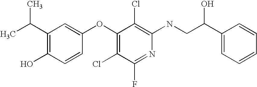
OC1=C(C(C)C)C=C(OC2=C(Cl)C(F)=NC(NCC(C3=CC=CC=C3)O)=C2Cl)C=C1
